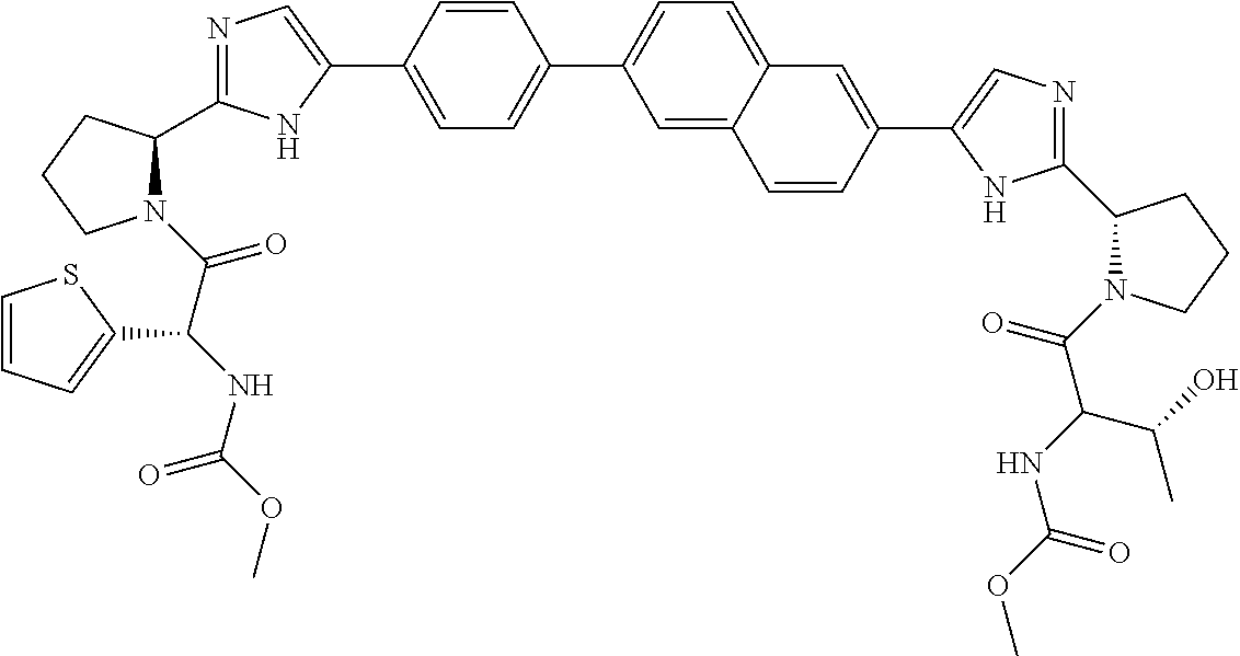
C1=C(C2=CN=C(C3N(C(C(NC(OC)=O)C4=CC=CS4)=O)CCC3)N2)C=CC(C2=CC=C3C(=C2)C=CC(C2=CN=C(C4N(C(C(NC(OC)=O)C(O)C)=O)CCC4)N2)=C3)=C1
